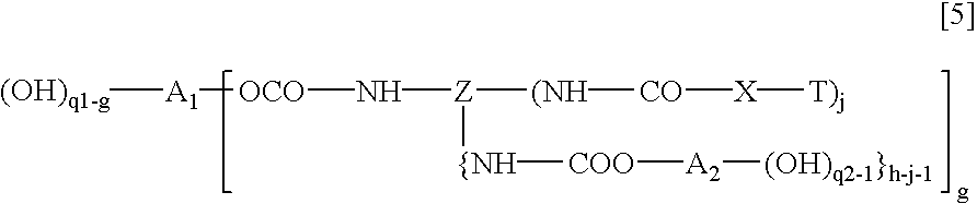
[(OH)q1-g][A1][OCO]N[Z]([(NH][CO][X][T)j])[{NH][COO][A2][(OH)q2-1}h-j-1]
